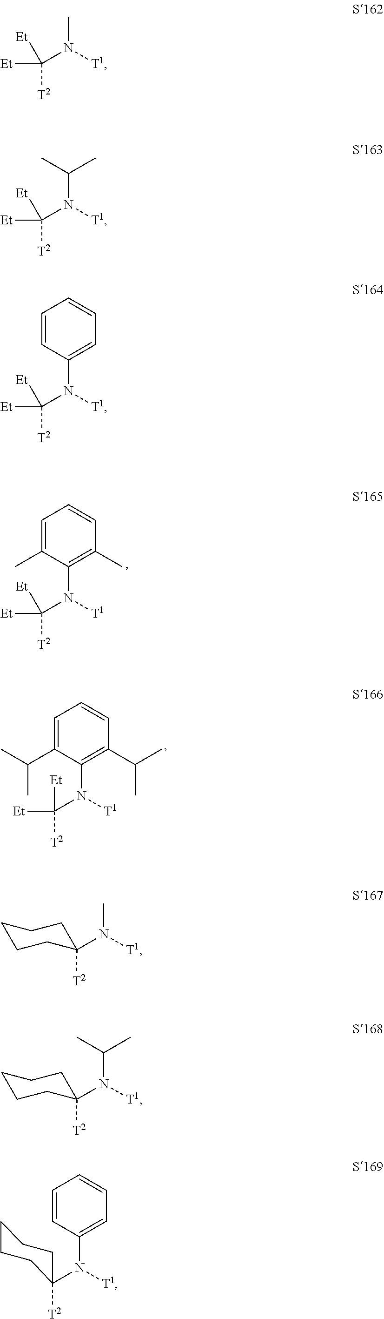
C([T2])(N([T1])C1=C(C)C=CC=C1C)([Et])[Et].C([T2])(N([T1])C1=C(C(C)C)C=CC=C1C(C)C)([Et])[Et].C([T2])(N([T1])C)([Et])[Et].C([T2])(N([T1])C(C)C)([Et])[Et].C([T2])(N([T1])C1=CC=CC=C1)([Et])[Et].C1([T2])(N([T1])C)CCCCC1.C1([T2])(N([T1])C(C)C)CCCCC1.C1([T2])(N([T1])C2=CC=CC=C2)CCCCC1
